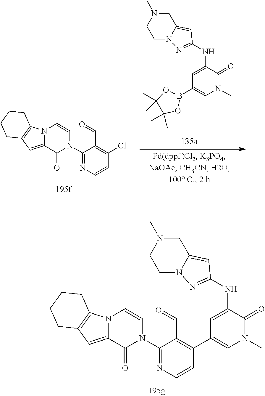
N12C(=CC3=C1CCCC3)C(=O)N(C1=NC=CC(C3=CN(C)C(=O)C(NC4=NN5C(=C4)CN(C)CC5)=C3)=C1C=O)C=C2.C1=C(NC2=NN3C(=C2)CN(C)CC3)C(=O)N(C)C=C1B1OC(C)(C)C(C)(C)O1.N12C(=CC3=C1CCCC3)C(=O)N(C1=NC=CC(Cl)=C1C=O)C=C2
